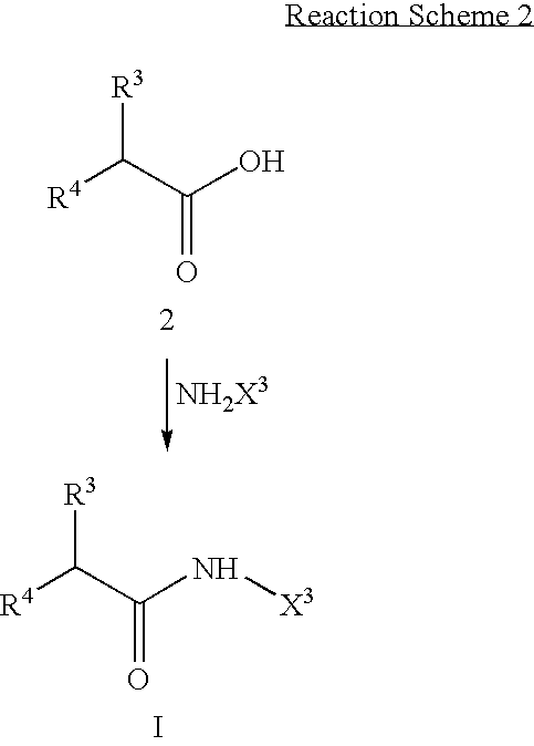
[R4]C(C(O)=O)[R3].[R4]C(C(N[X3])=O)[R3].I
